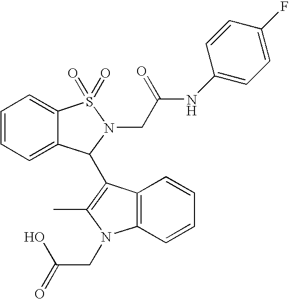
C12=C(C=CC=C1)N(CC(=O)O)C(C)=C2C1C2=CC=CC=C2S(=O)(=O)N1CC(NC1=CC=C(F)C=C1)=O
